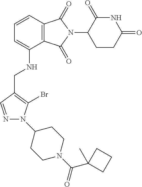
N1=CC(CNC2=CC=CC3=C2C(=O)N(C2CCC(=O)NC2=O)C3=O)=C(Br)N1C1CCN(C(C2(C)CCC2)=O)CC1
